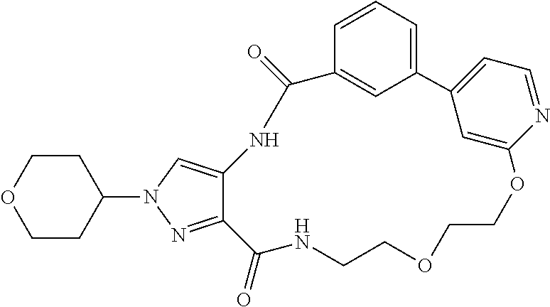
C12=CC(=CC=C1)C1=CC=NC(=C1)OCCOCCNC(=O)C1=NN(C3CCOCC3)C=C1NC2=O
